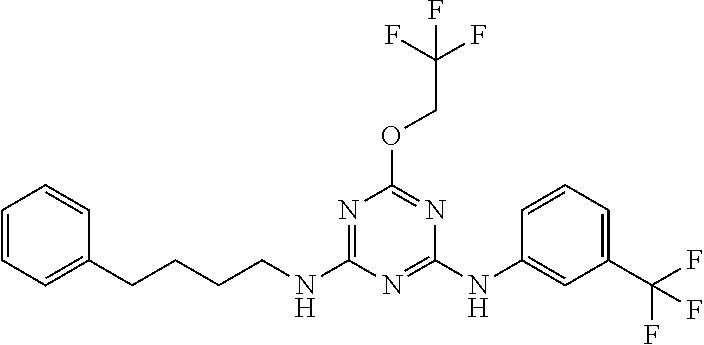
O(C1=NC(NC2=CC(C(F)(F)F)=CC=C2)=NC(NCCCCC2=CC=CC=C2)=N1)CC(F)(F)F
